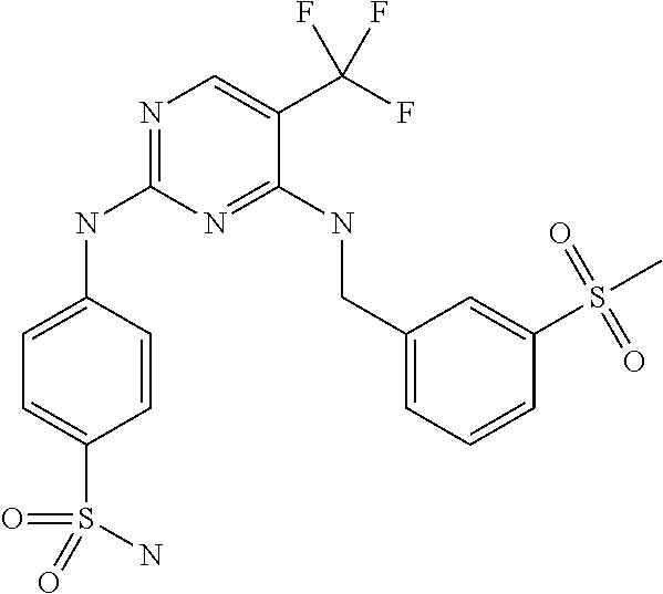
C1=CC(NC2=NC=C(C(F)(F)F)C(NCC3=CC=CC(S(C)(=O)=O)=C3)=N2)=CC=C1S(=O)(=O)N
